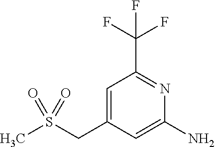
C1=C(CS(C)(=O)=O)C=C(N)N=C1C(F)(F)F
